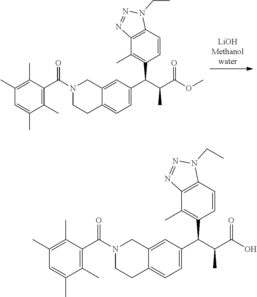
N1(CC)N=NC2=C1C=CC(C(C(C(=O)OC)C)C1=CC=C3C(=C1)CN(C(C1=C(C)C(C)=CC(C)=C1C)=O)CC3)=C2C.C(N1N=NC2=C1C=CC(C(C(C(=O)O)C)C1=CC=C3C(=C1)CN(C(C1=C(C)C(C)=CC(C)=C1C)=O)CC3)=C2C)C
